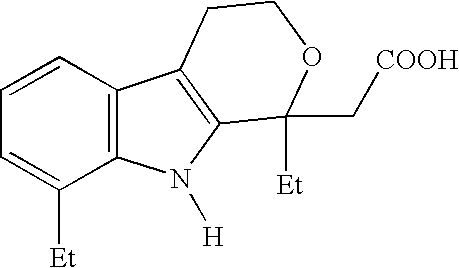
C1=CC=C([Et])C2=C1C1=C(N2[H])C(C[COOH])([Et])OCC1
